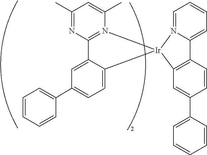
C1=CC=CC(C2=CC=C3C(=C2)C2=N(C(C)=CC(C)=N2)[Ir]32N3=CC=CC=C3C3=C2C=C(C2=CC=CC=C2)C=C3)=C1
